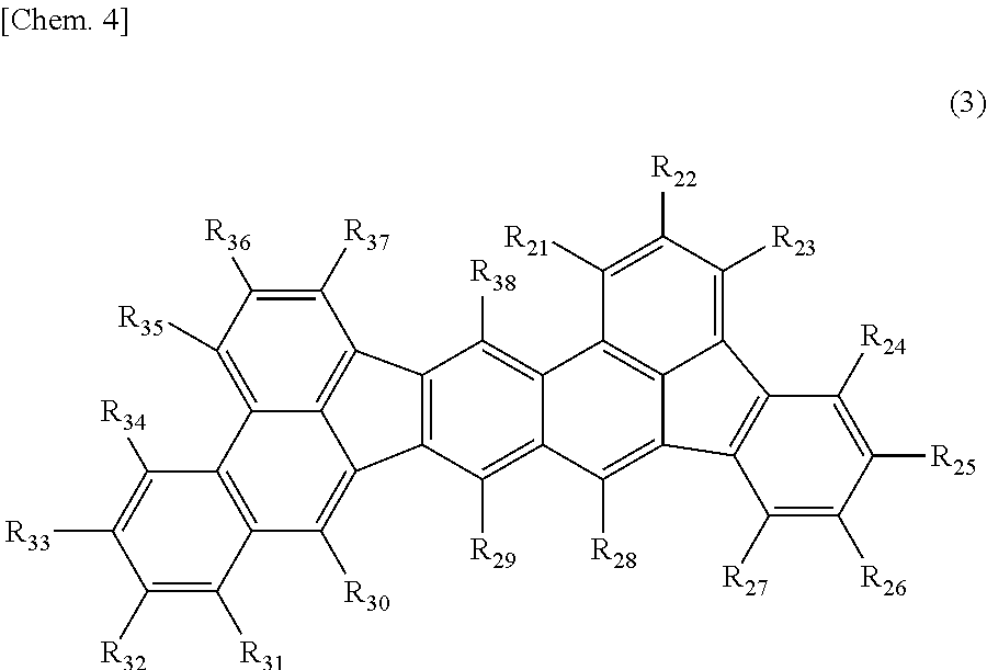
C12=C([R38])C3=C(C([R29])=C1C([R28])=C1C4=C2C([R21])=C([R22])C([R23])=C4C2=C1C([R27])=C([R26])C([R25])=C2[R24])C1=C([R30])C2=C(C4=C([R35])C([R36])=C([R37])C3=C41)C([R34])=C([R33])C([R32])=C2[R31]
